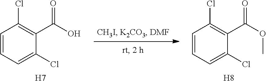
C1=CC=C(Cl)C(C(O)=O)=C1Cl.[H7].C1=CC=C(Cl)C(C(OC)=O)=C1Cl.[H8]
